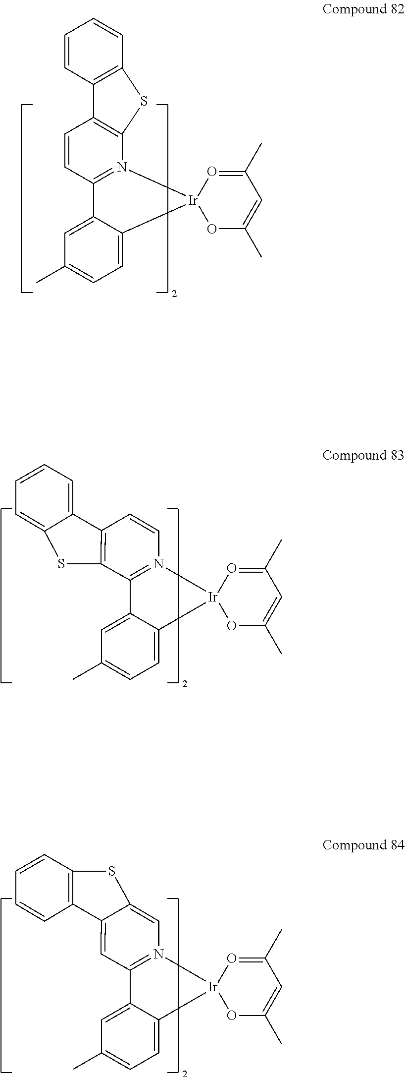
C12=N(C=CC3=C1SC1=CC=CC=C31)[Ir]1(C3=CC=C(C)C=C23)OC(C)=CC(C)=O1.C1=CC2=C(N3=C1C1=CC(C)=CC=C1[Ir]31OC(C)=CC(C)=O1)SC1=C2C=CC=C1.S1C2=CN3=C(C4=CC(C)=CC=C4[Ir]34OC(C)=CC(C)=O4)C=C2C2=C1C=CC=C2
